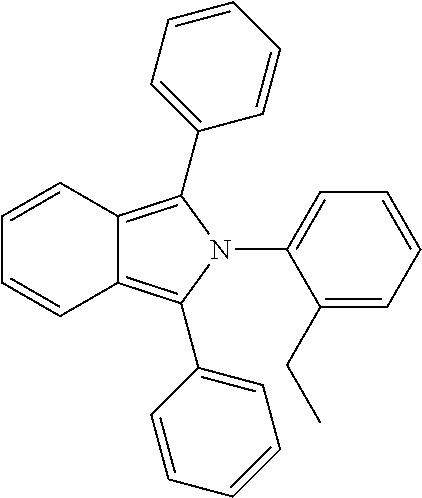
C12=C(C3=CC=CC=C3)N(C3=CC=CC=C3CC)C(C3=CC=CC=C3)=C1C=CC=C2
